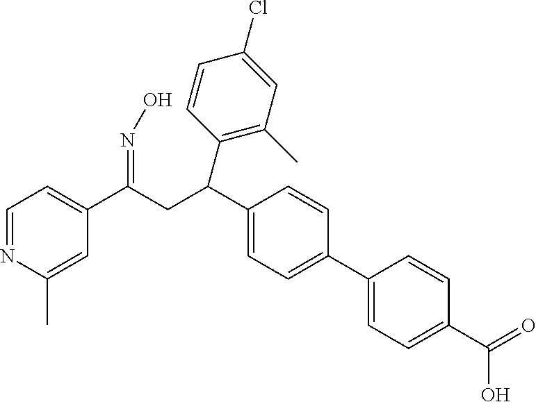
C1=NC(C)=CC(C(CC(C2=CC=C(C3=CC=C(C(O)=O)C=C3)C=C2)C2=C(C)C=C(Cl)C=C2)=NO)=C1
